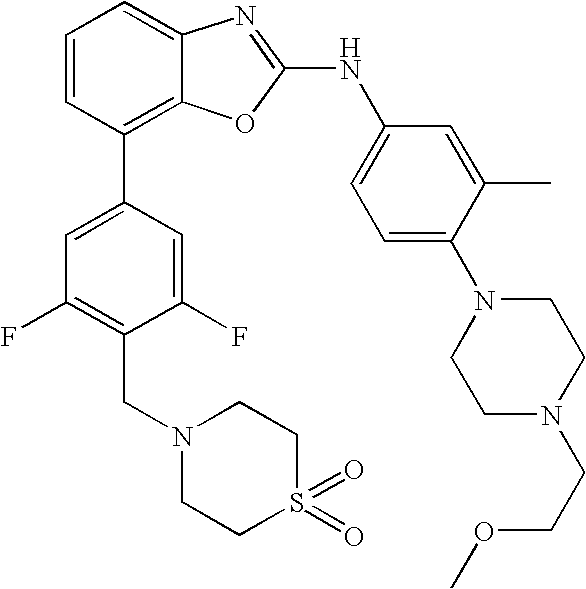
C1=CC(C2=CC(F)=C(CN3CCS(=O)(=O)CC3)C(F)=C2)=C2C(=C1)N=C(NC1=CC=C(N3CCN(CCOC)CC3)C(C)=C1)O2
